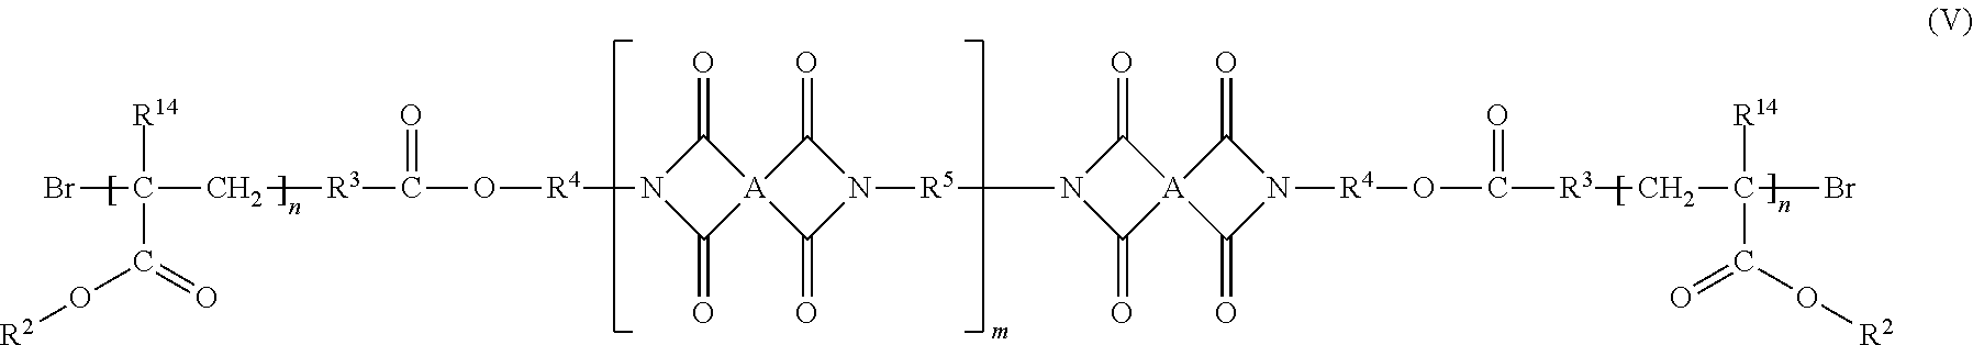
BrC([R14])(C(O[R2])=O)C[R3]C(=O)O[R4]N1C(=O)[A]2(C1=O)C(=O)N([R5]N1C(=O)[A]3(C1=O)C(=O)N([R4]OC(=O)[R3]CC([R14])(C(O[R2])=O)Br)C3=O)C2=O
